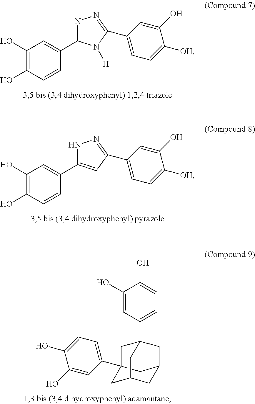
C1(O)=C(O)C=CC(C2=NN=C(C3=CC=C([OH])C(O)=C3)N2[H])=C1.C1(O)=C(O)C=CC(C2=CC(C3=CC=C([OH])C(O)=C3)=NN2)=C1.C1(O)=CC(C23CC4CC(CC(C5=CC=C(O)C(O)=C5)(C4)C2)C3)=CC=C1O
